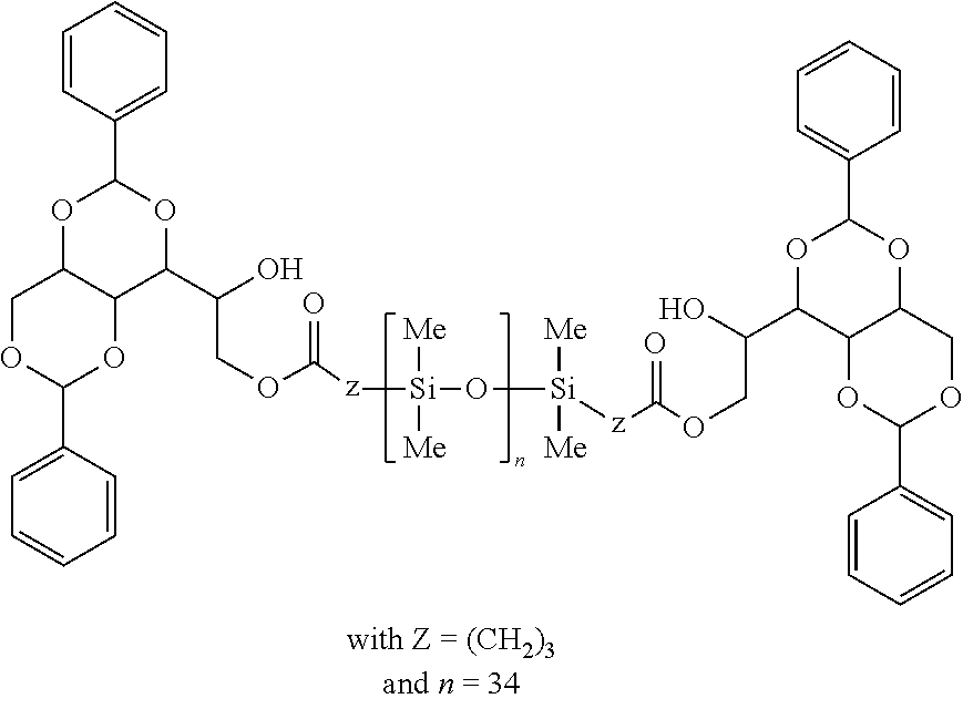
C1=CC(C2OC3C(C(C(O)COC([z][Si]([Me])([Me])O[Si]([Me])([Me])[z]C(=O)OCC(O)C4C5OC(C6=CC=CC=C6)OCC5OC(C5=CC=CC=C5)O4)=O)O2)OC(C2=CC=CC=C2)OC3)=CC=C1
